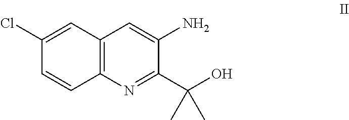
NC1=CC2=C(N=C1C(O)(C)C)C=CC(Cl)=C2
